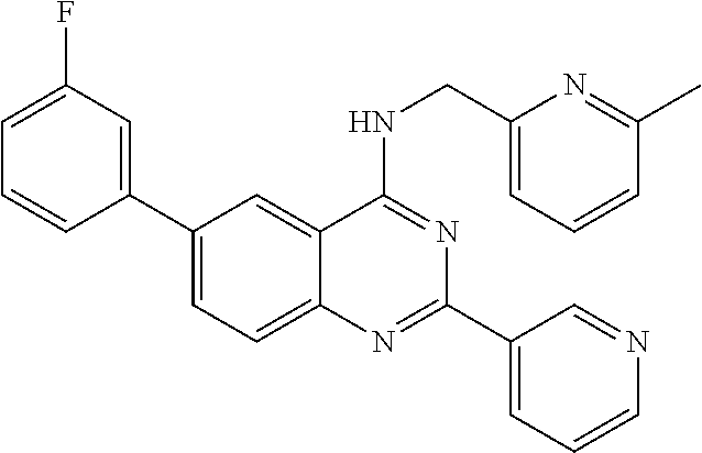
C1=C(C2=CC(F)=CC=C2)C=C2C(=C1)N=C(C1=CC=CN=C1)N=C2NCC1=CC=CC(C)=N1
